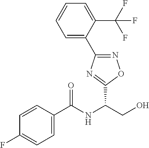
C1(C(NC(CO)C2=NC(C3=CC=CC=C3C(F)(F)F)=NO2)=O)=CC=C(F)C=C1
